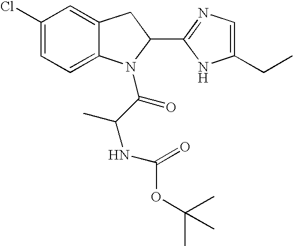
C12=CC=C(Cl)C=C1CC(C1=NC=C(CC)N1)N2C(=O)C(C)NC(=O)OC(C)(C)C
